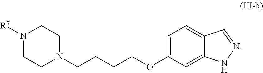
C1=C(OCCCCN2CCN([R7])CC2)C=C2C(=C1)C=NN2
